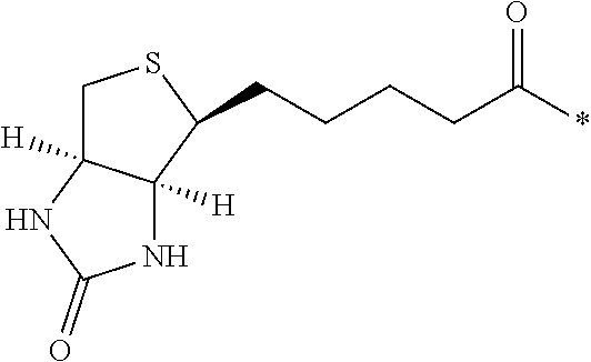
C1C2([H])C([H])(C(CCCCC(*)=O)S1)NC(=O)N2
